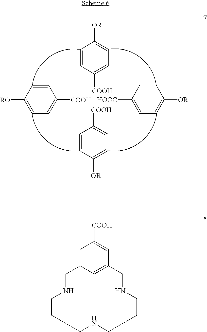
C1=CC([COOH])=CC=C1[OR].C1=CC([OR])=CC=C1[COOH].C1([RO])=CC=C([COOH])C=C1.C1([HOOC])=CC=C([OR])C=C1.C1=C2C=C([COOH])C=C1CNCCCCNCCCCNC2
